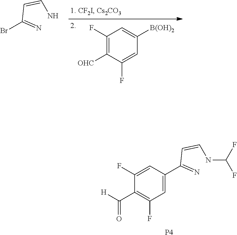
C1(F)=CC(C(=N)C=CNC(F)F)=CC(F)=C1C(=O)[H].[P4].C1(F)=C([OHC])C(F)=CC([B(OH)2])=C1.BrC(=N)C=CN
